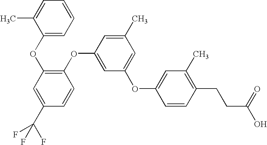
C1(OC2=C(OC3=CC(OC4=CC(C)=C(CCC(O)=O)C=C4)=CC(C)=C3)C=CC(C(F)(F)F)=C2)=CC=CC=C1C
